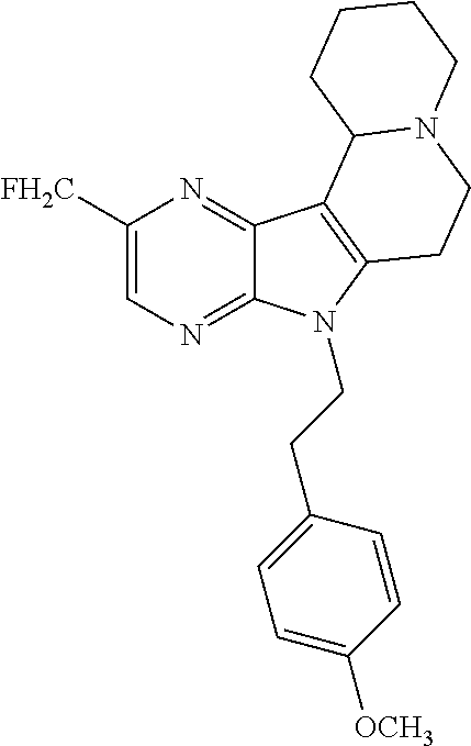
C1([FH2C])=CN=C2C(=N1)C1=C(N2CCC2=CC=C([OCH3])C=C2)CCN2C1CCCC2
